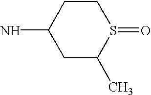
C1C(C)S(=O)CCC1N
